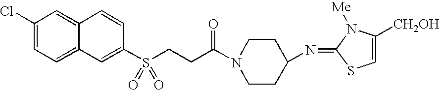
C1(Cl)=CC=C2C(=C1)C=CC(S(CCC(N1CCC(N=C3N([Me])C([CH2OH])=CS3)CC1)=O)(=O)=O)=C2
